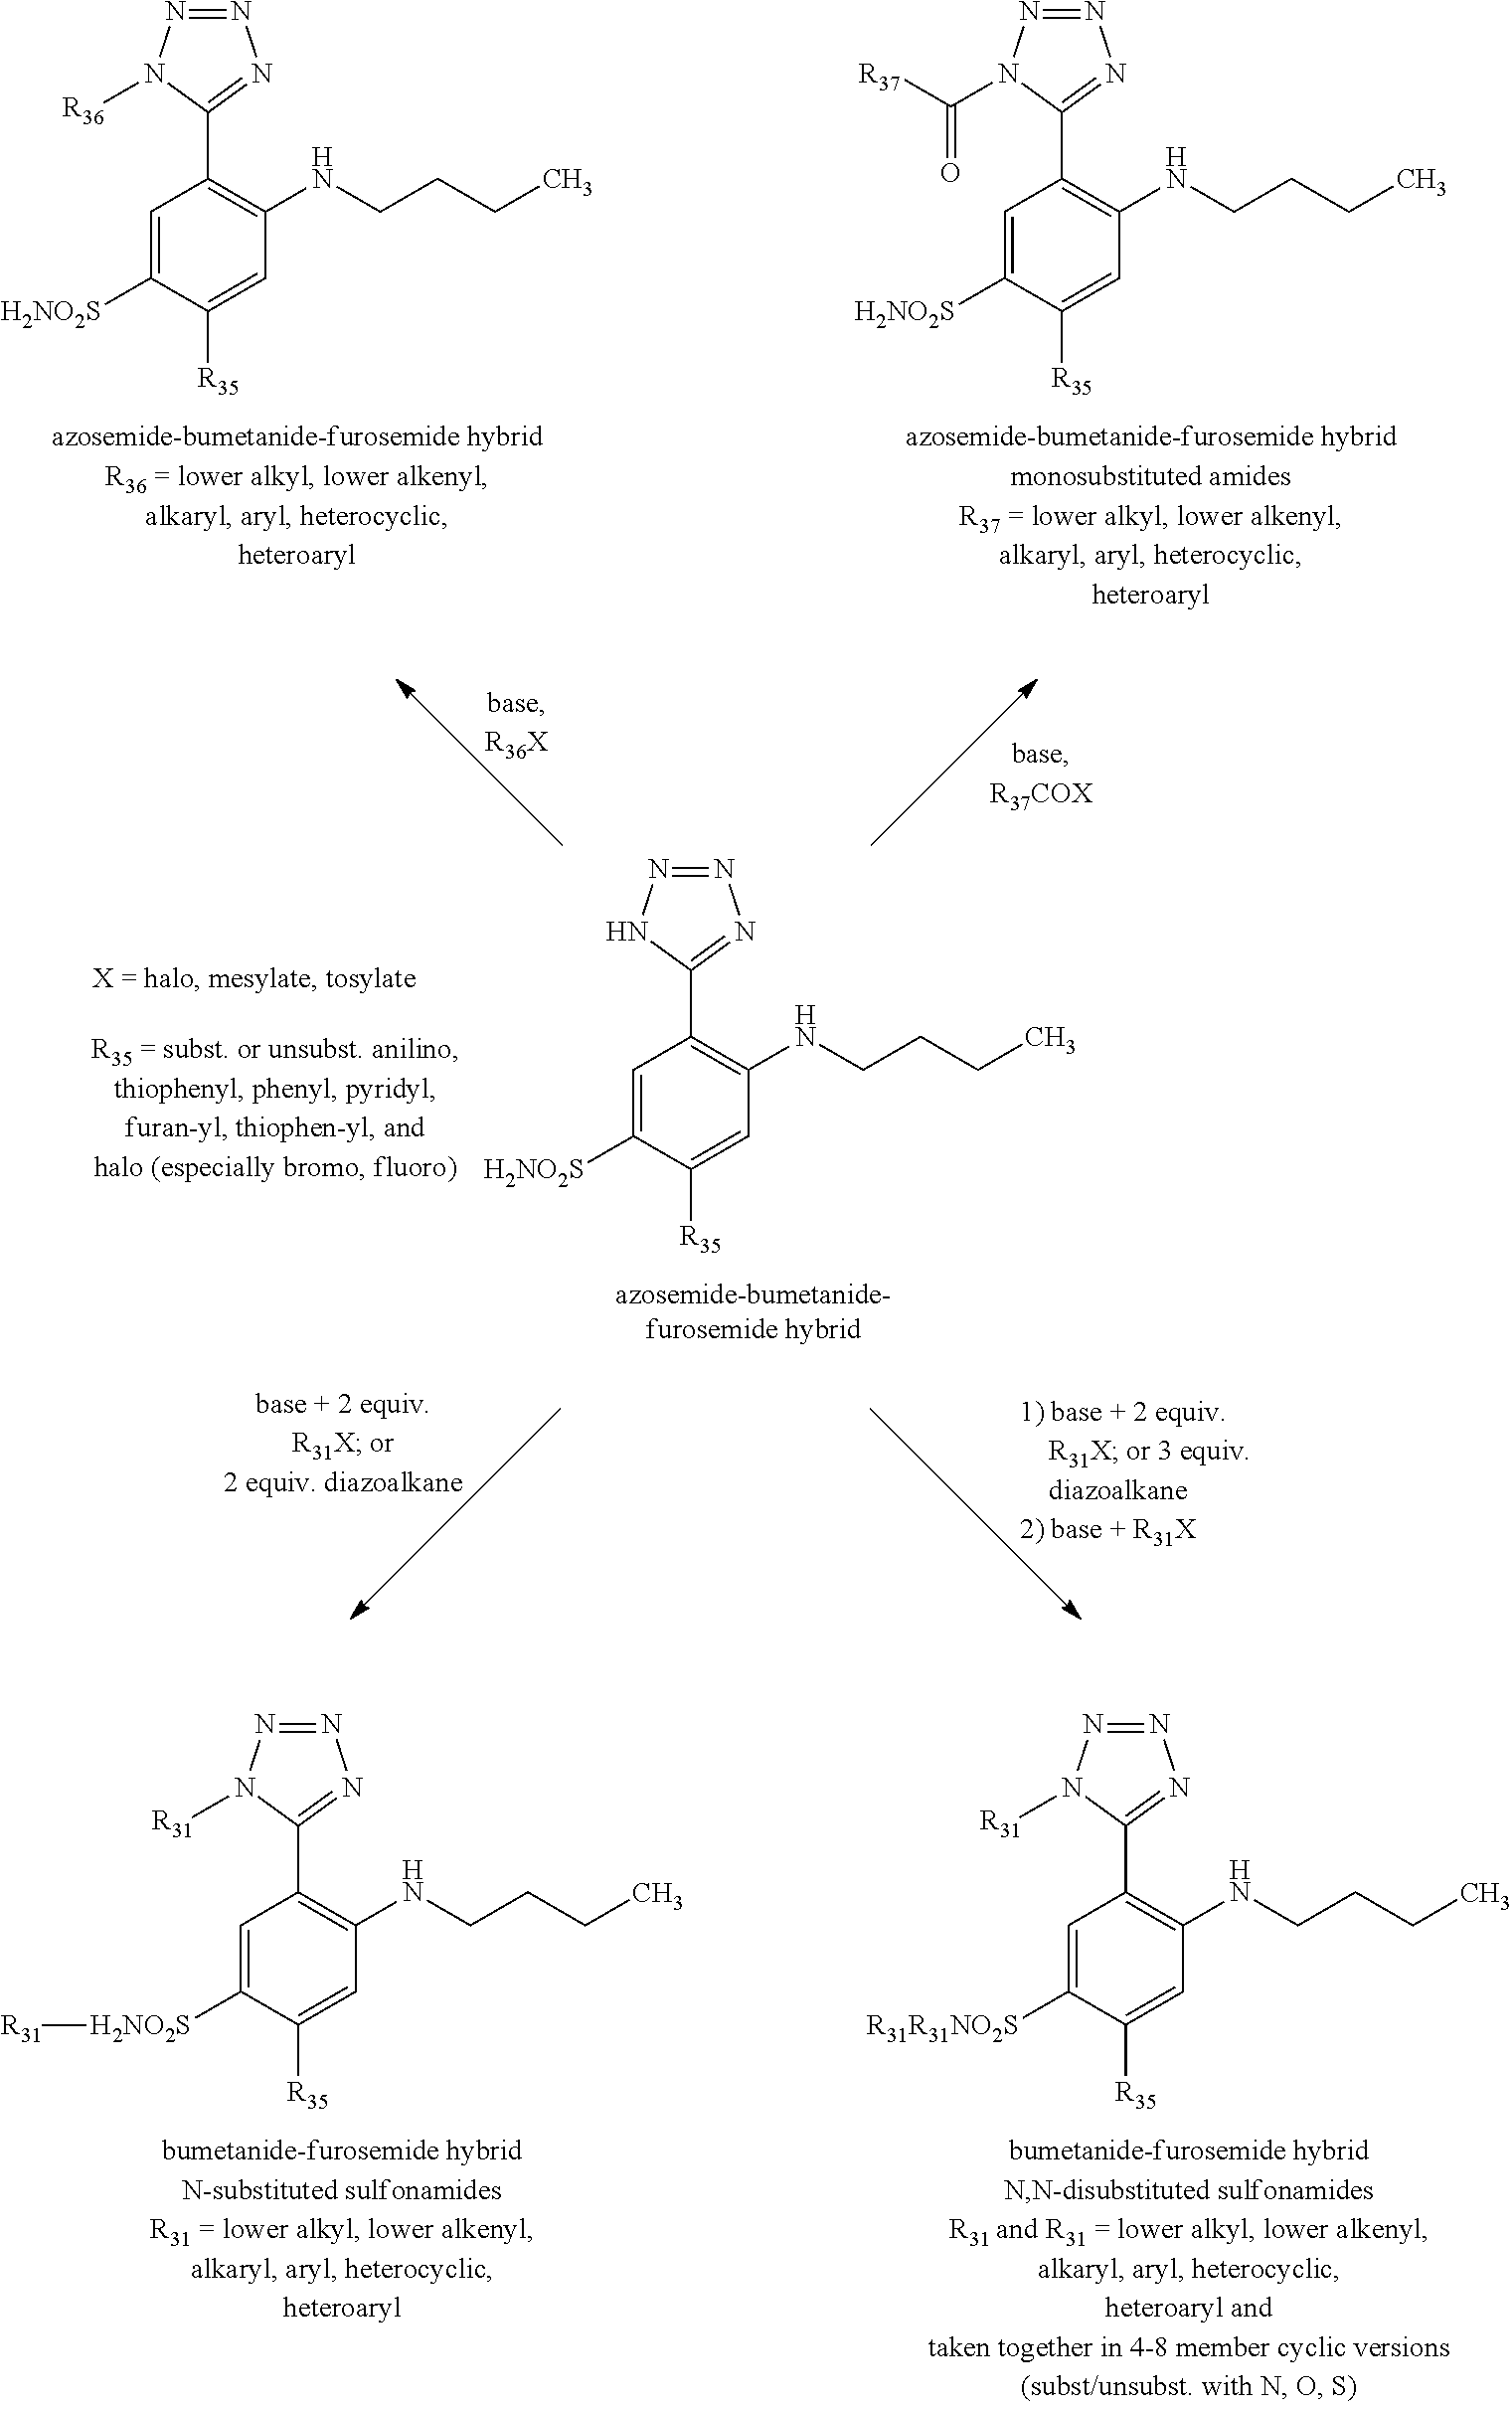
N1=NN([R36])C(C2=C(NCCCC)C=C([R35])C([H2NO2S])=C2)=N1.N1=NN(C([R37])=O)C(C2=C(NCCCC)C=C([R35])C([H2NO2S])=C2)=N1.N1=NN([R31])C(C2=C(NCCCC)C=C([R35])C([H2NO2S][R31])=C2)=N1.N1=NN([R31])C(C2=C(NCCCC)C=C([R35])C([R31R31NO2S])=C2)=N1.N1=NNC(C2=C(NCCCC)C=C([R35])C([H2NO2S])=C2)=N1
